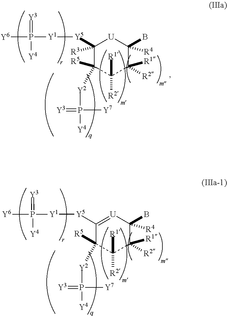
C1([Y5][Y1]P([Y6])(=[Y3])[Y4])([R3])C([R5])([Y2]P(=[Y3])([Y4])[Y7])C([R1])([R2])C([R1])([R2])C(B)([R4])[U]1.C1([Y5][Y1]P([Y6])(=[Y3])[Y4])=[U]C(B)([R4])C([R1])([R2])C([R1])([R2])C1([R5])[Y2]P(=[Y3])([Y4])[Y7]
